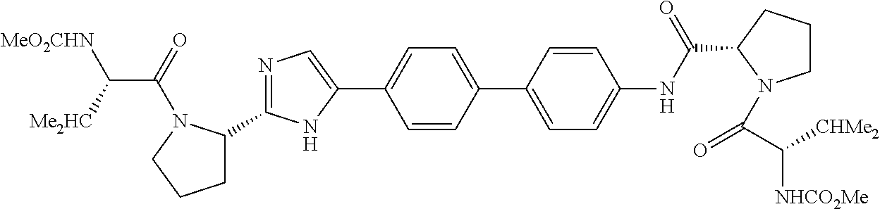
C1C(C2=NC=C(C3=CC=C(C4=CC=C(NC(=O)C5CCCN5C(C([CHMe2])[NHCO2Me])=O)C=C4)C=C3)N2)N(C(=O)C([Me2HC])[MeO2CHN])CC1
